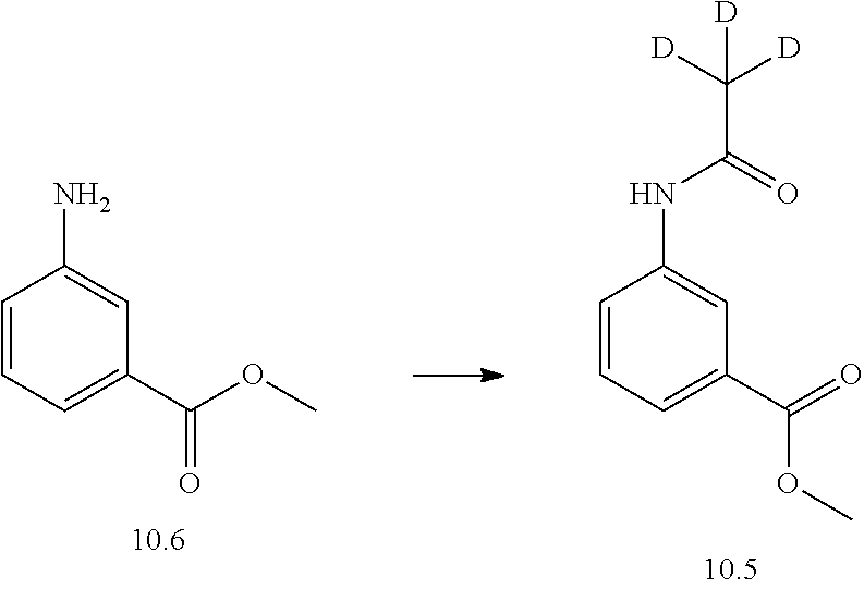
C1=CC=C(C(=O)OC)C=C1NC(C([D])([D])[D])=O.C1=CC=C(C(OC)=O)C=C1N
